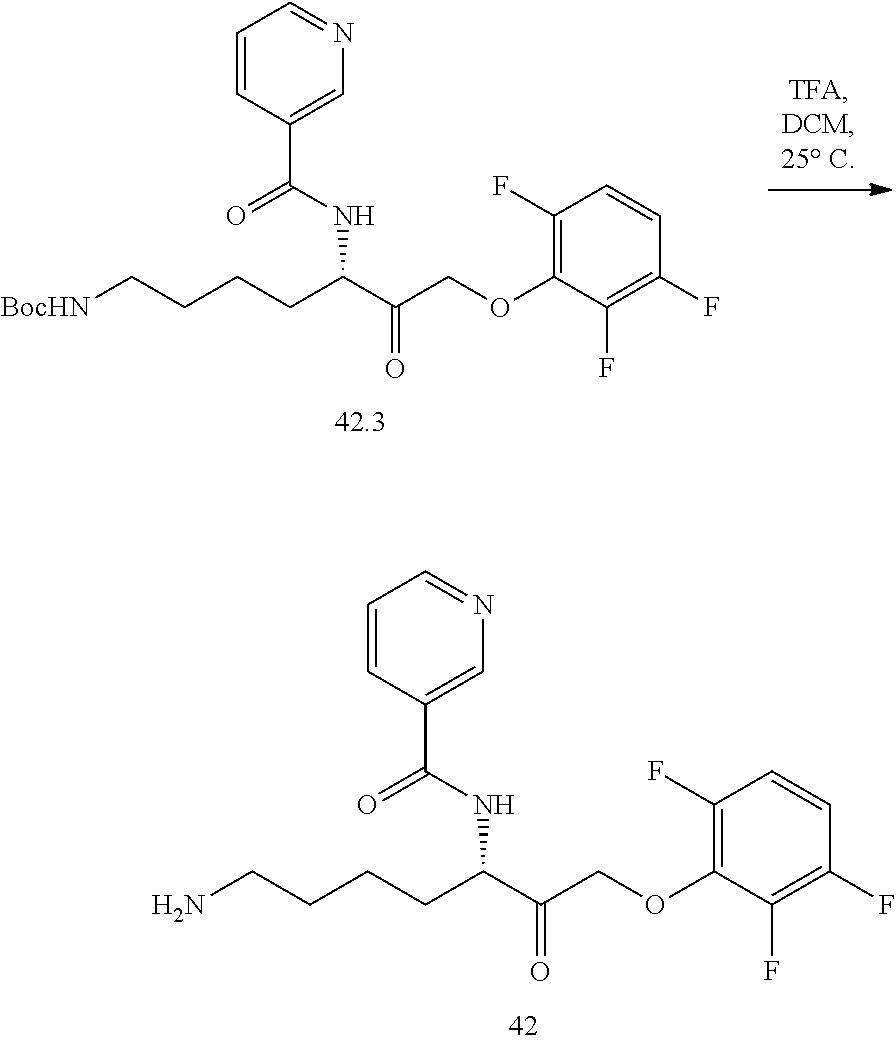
C(C(COC1=C(F)C=CC(F)=C1F)=O)(CCCCN)NC(C1=CN=CC=C1)=O.C(C(COC1=C(F)C=CC(F)=C1F)=O)(CCCC[BocHN])NC(C1=CN=CC=C1)=O
